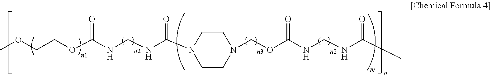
COCCOC(NCNC(N1CCN(COC(NCNC(C)=O)=O)CC1)=O)=O.[n2].[n3].[n2]
